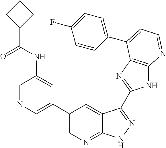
C1=NC=C(C2=CN=C3C(=C2)C(C2=NC4=C(N2)N=CC=C4C2=CC=C(F)C=C2)=NN3)C=C1NC(=O)C1CCC1
